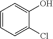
C1=CC=C(Cl)C(O)=C1
